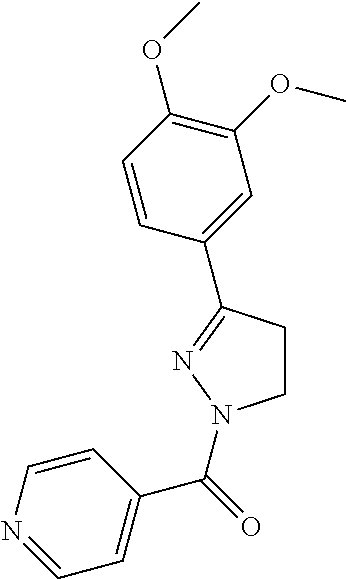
C1CC(C2=CC(OC)=C(OC)C=C2)=NN1C(C1=CC=NC=C1)=O
